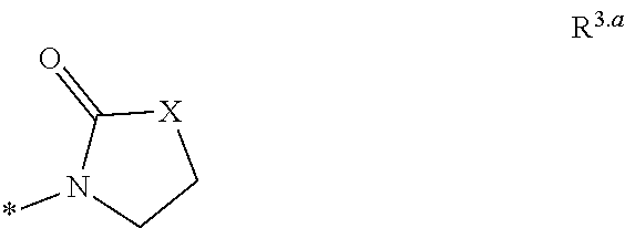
C1(=O)N(*)CC[X]1
